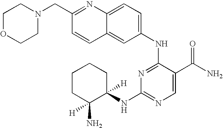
C1CC(N)([H])C(NC2=NC=C(C(N)=O)C(NC3=CC=C4C(=C3)C=CC(CN3CCOCC3)=N4)=N2)([H])CC1
